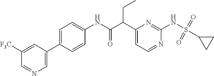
C1([F3C])=CC(C2=CC=C(NC(=O)C(C3=CC=NC(NS(C4CC4)(=O)=O)=N3)CC)C=C2)=CN=C1
